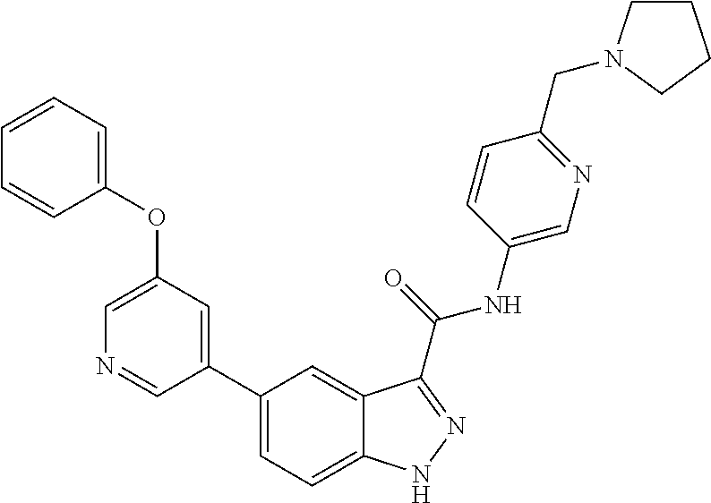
C1(OC2=CC=CC=C2)=CN=CC(C2=CC=C3C(=C2)C(C(NC2=CN=C(CN4CCCC4)C=C2)=O)=NN3)=C1
